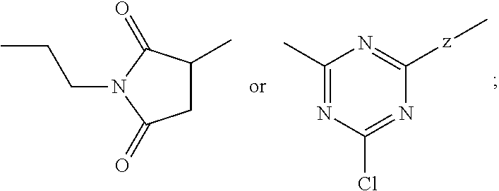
C1C(C)C(=O)N(CCC)C1=O.C1(C)=NC(Cl)=NC([z]C)=N1
